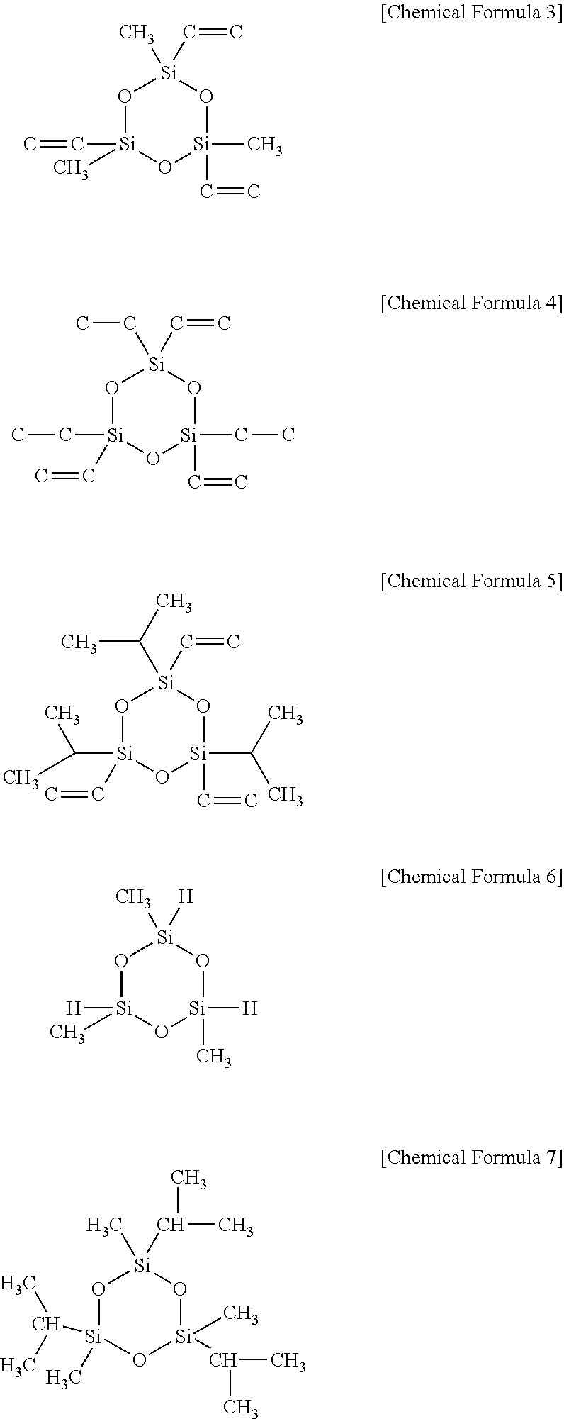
O1[Si](C=C)(C)O[Si](C)(C=C)O[Si]1(C)C=C.O1[Si](CC)(C=C)O[Si](CC)(C=C)O[Si]1(CC)C=C.O1[Si](C(C)C)(C=C)O[Si](C(C)C)(C=C)O[Si]1(C(C)C)C=C.O1[Si]([H])(C)O[Si]([H])(C)O[Si]1(C)[H].O1[Si](C)(C(C)C)O[Si](C)(C(C)C)O[Si]1(C)C(C)C
